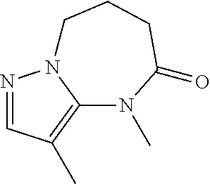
N1=CC(C)=C2N1CCCC(=O)N2C
